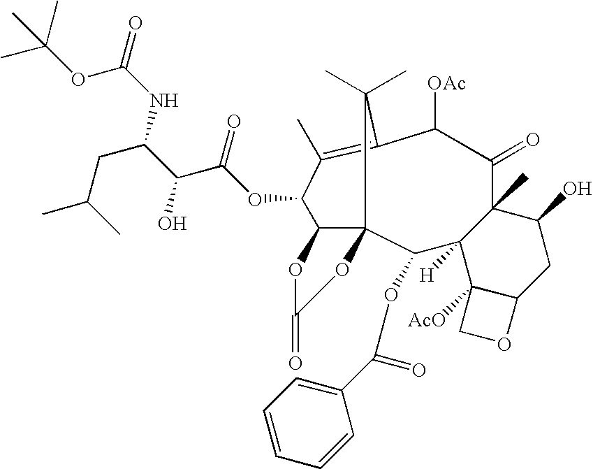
CC1(C)C2=C(C)C(OC(C(C(NC(=O)OC(C)(C)C)CC(C)C)O)=O)C3C1(C(OC(C1=CC=CC=C1)=O)C1([H])C4([AcO])C(CC(O)C1(C)C(=O)C2[OAc])OC4)OC(=O)O3
